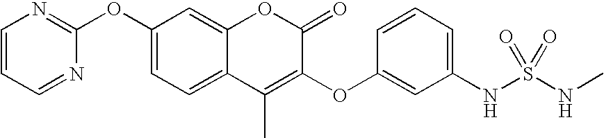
C1=CC=NC(OC2=CC=C3C(=C2)OC(=O)C(OC2=CC(NS(NC)(=O)=O)=CC=C2)=C3C)=N1
